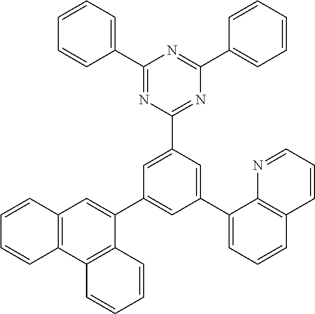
C1(C2=CC=CC=C2)=NC(C2=CC(C3=CC4=C(C5=C3C=CC=C5)C=CC=C4)=CC(C3=CC=CC4=C3N=CC=C4)=C2)=NC(C2=CC=CC=C2)=N1
